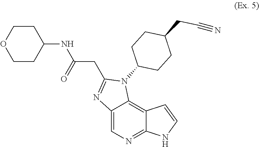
C12=CN=C3C(=C1N(C1CCC(CC#N)CC1)C(CC(NC1CCOCC1)=O)=N2)C=CN3
